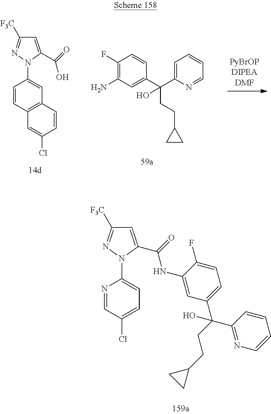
N1=CC(Cl)=CC=C1N1N=C([F3C])C=C1C(=O)NC1=CC(C(C2=NC=CC=C2)(CCC2CC2)O)=CC=C1F.C1(F)=C(N)C=C(C(C2=CC=CC=N2)(CCC2CC2)O)C=C1.C1=CC2=C(C=C1N1C(C(=O)O)=CC([F3C])=N1)C=CC(Cl)=C2
